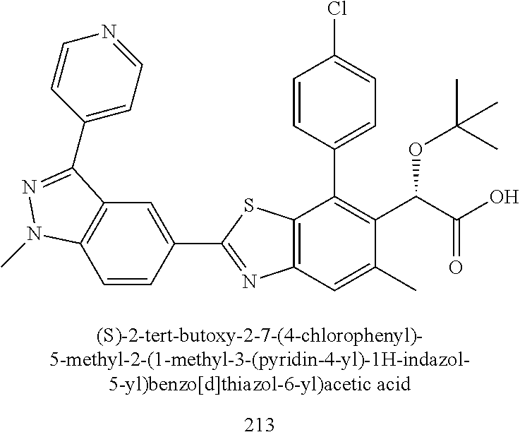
C12=C(C=C(C)C(C(C(O)=O)OC(C)(C)C)=C1C1=CC=C(Cl)C=C1)N=C(C1=CC3=C(C=C1)N(C)N=C3C1=CC=NC=C1)S2
